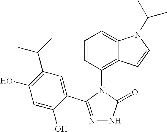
N1=C(C2=CC(C(C)C)=C(O)C=C2O)N(C2=C3C(=CC=C2)N(C(C)C)C=C3)C(=O)N1
